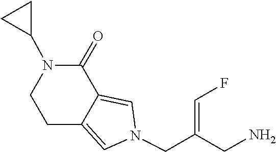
C1C2=CN(CC(=CF)CN)C=C2C(=O)N(C2CC2)C1
